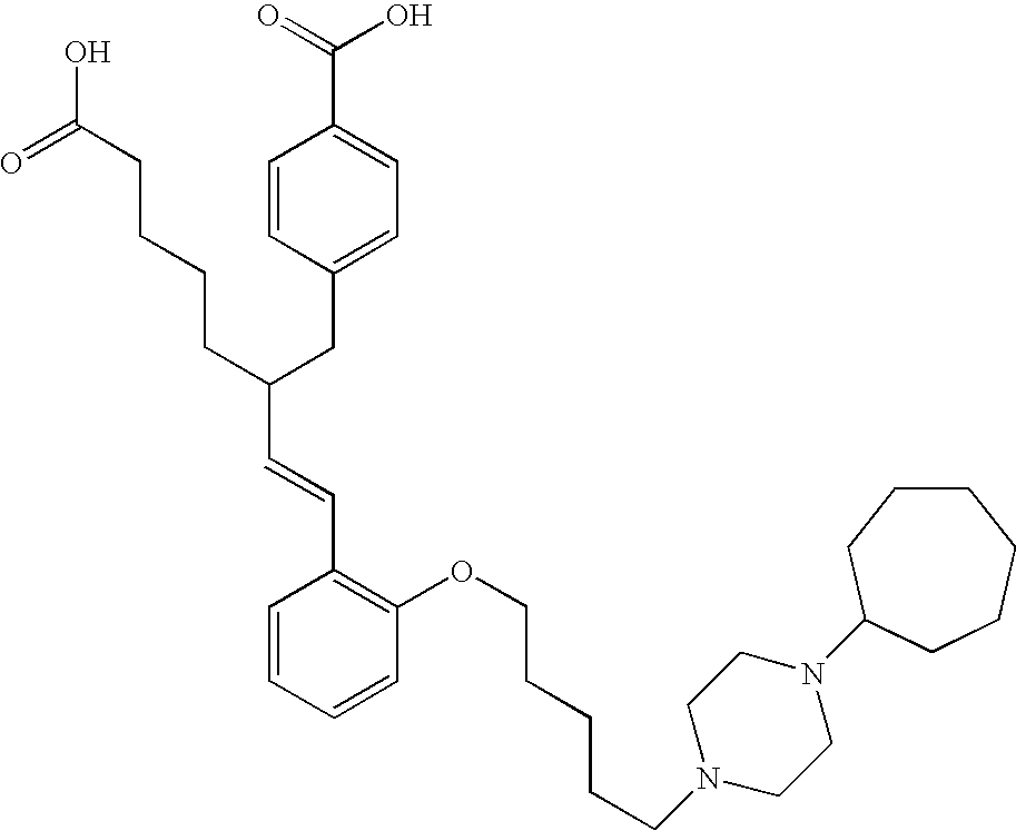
C(C(CC1=CC=C(C(=O)O)C=C1)CCCCC(O)=O)=CC1=C(OCCCCCN2CCN(C3CCCCCC3)CC2)C=CC=C1
